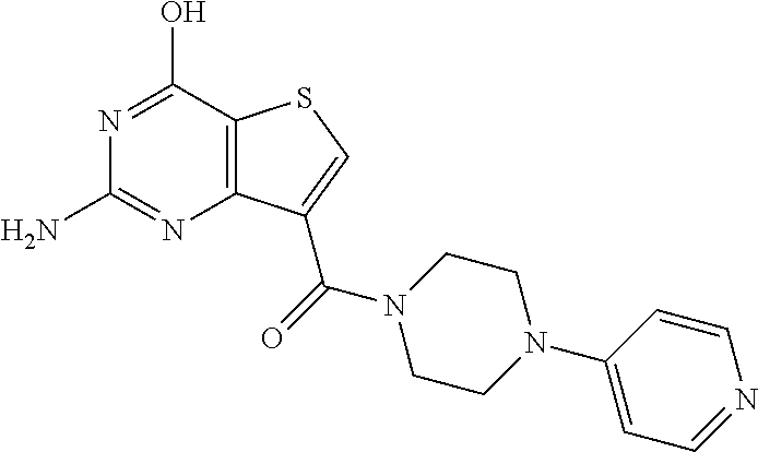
C12=C(C(C(=O)N3CCN(C4=CC=NC=C4)CC3)=CS1)N=C(N)N=C2O
